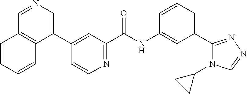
C1(C2=CC(C(NC3=CC(C4=NN=CN4C4CC4)=CC=C3)=O)=NC=C2)=CN=CC2=C1C=CC=C2
